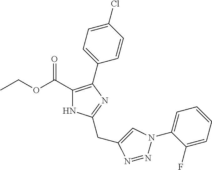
N1C(C(OCC)=O)=C(C2=CC=C(Cl)C=C2)N=C1CC1=CN(C2=CC=CC=C2F)N=N1
